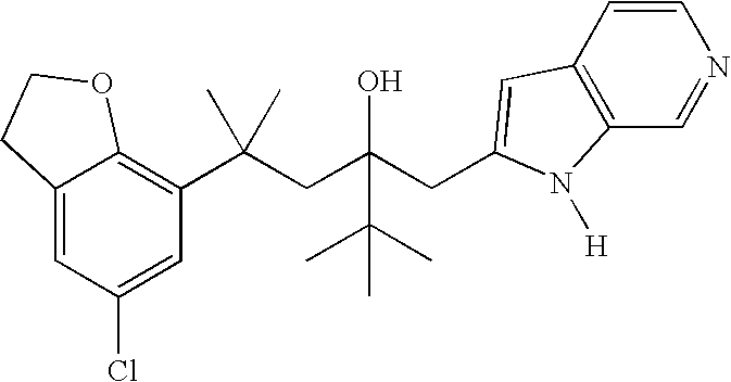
C12=CC(Cl)=CC(C(CC(CC3=CC4=C(C=NC=C4)N3[H])(O)C(C)(C)C)(C)C)=C1OCC2
